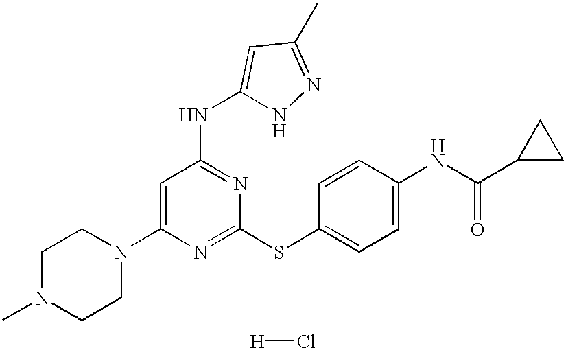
C1(N2CCN(C)CC2)=CC(NC2=CC(C)=NN2)=NC(SC2=CC=C(NC(C3CC3)=O)C=C2)=N1.[H]Cl
